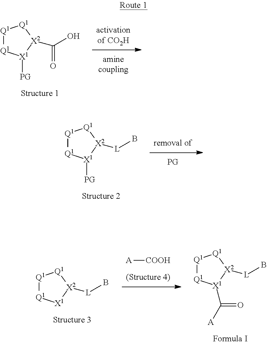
[Q1]1[Q1][X1]([PG])[X2](C(=O)O)[Q1]1.[Q1]1[Q1][X1]([PG])[X2]([L]B)[Q1]1.[A][COOH].[Q1]1[Q1][X1][X2]([L]B)[Q1]1.[Q1]1[Q1][X1](C([A])=O)[X2]([L]B)[Q1]1
